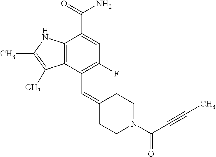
C12=C(NC(C)=C1C)C(C(=O)N)=CC(F)=C2C=C1CCN(C(C#CC)=O)CC1
